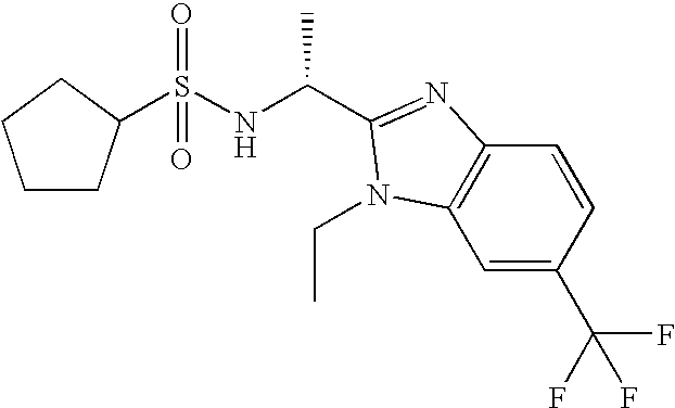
C1=C(C(F)(F)F)C=CC2=C1N(CC)C(C(NS(=O)(=O)C1CCCC1)C)=N2
